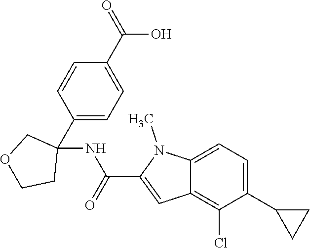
C1(C2(NC(C3=CC4=C(Cl)C(C5CC5)=CC=C4N3C)=O)COCC2)=CC=C(C(=O)O)C=C1
